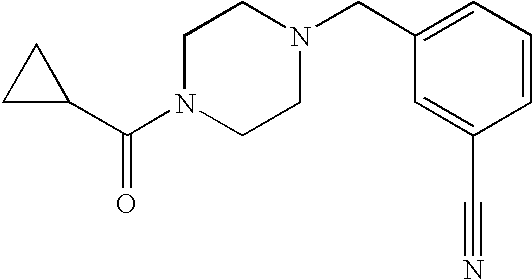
C1(C(N2CCN(CC3=CC=CC(C#N)=C3)CC2)=O)CC1
